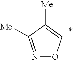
N1=C([Me])C([Me])=CO1
